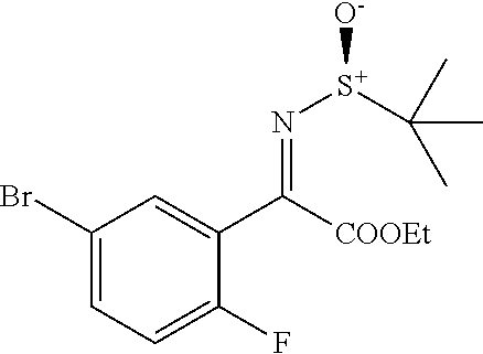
C1(Br)=CC=C(F)C(C([COOEt])=N[S+]([O-])C(C)(C)C)=C1
